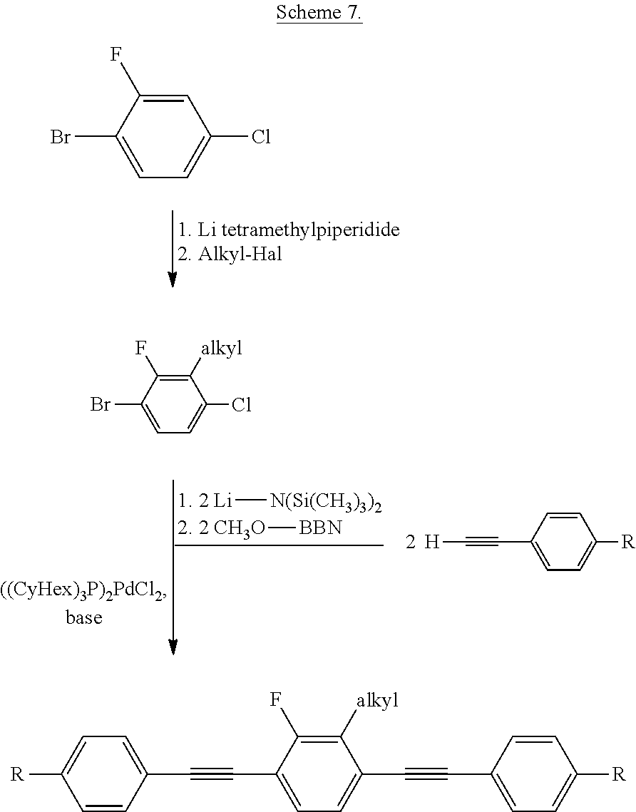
BrC1=CC=C(Cl)C=C1F.BrC1=CC=C(Cl)C([alkyl])=C1F.C(#CC1=CC=C([R])C=C1)[H].[1. 2 Li][N(Si(CH3)3)2].[2. 2 CH3O][BBN].[R]C1=CC=C(C#CC2=CC=C(C#CC3=CC=C([R])C=C3)C([alkyl])=C2F)C=C1
